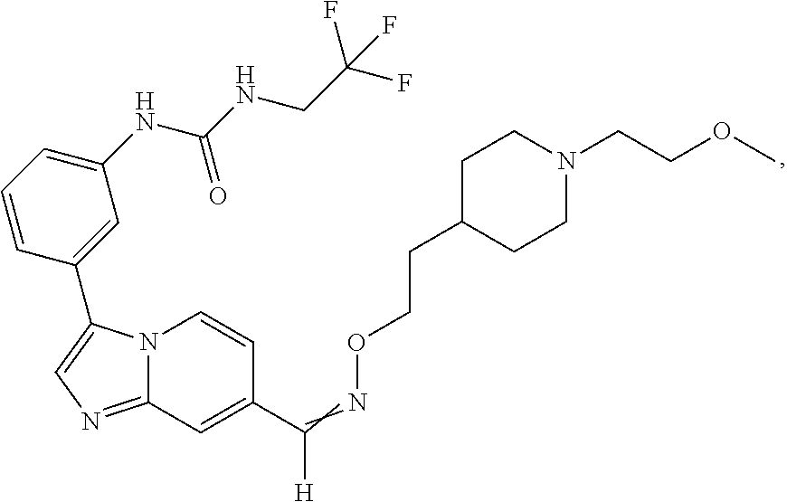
N12C(=NC=C1C1=CC(NC(NCC(F)(F)F)=O)=CC=C1)C=C(C(=NOCCC1CCN(CCOC)CC1)[H])C=C2
